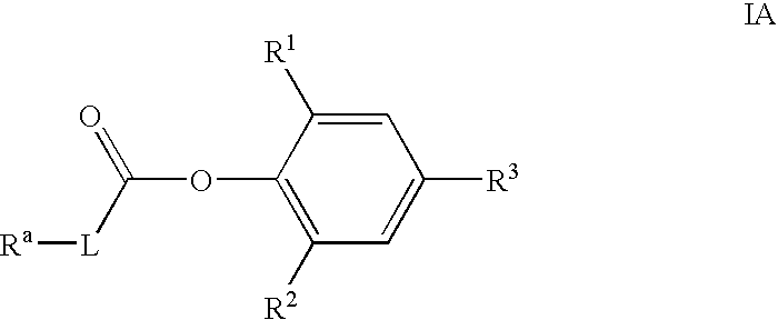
C1=C([R1])C(OC(=O)[L][Ra])=C([R2])C=C1[R3]
